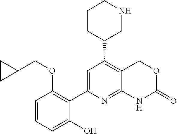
C1=C(C2=C(OCC3CC3)C=CC=C2O)N=C2C(=C1C1CCCNC1)COC(=O)N2
